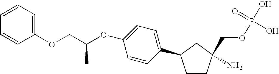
C1CC(N)(COP(O)(=O)O)CC1C1=CC=C(OC(COC2=CC=CC=C2)C)C=C1
